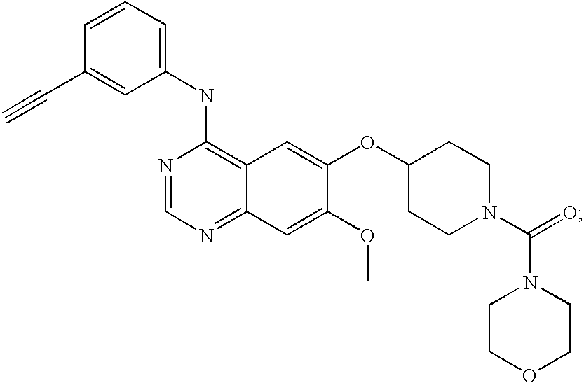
C1(NC2=C3C(=NC=N2)C=C(OC)C(OC2CCN(C(=O)N4CCOCC4)CC2)=C3)=CC=CC(C#C)=C1
